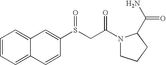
C1=CC=C2C(=C1)C=C(S(CC(=O)N1CCCC1C(N)=O)=O)C=C2
